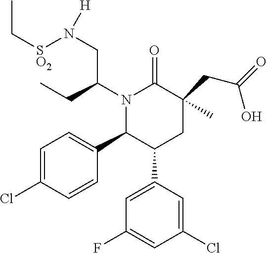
C1=C(Cl)C=CC(C2C(C3=CC(F)=CC(Cl)=C3)CC(C)(CC(=O)O)C(=O)N2C(CC)CN([SO2]CC)[H])=C1
